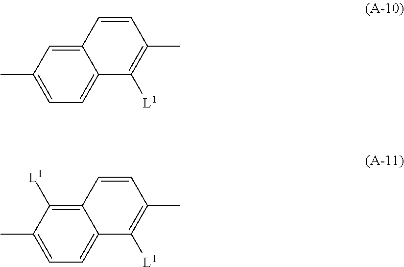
CC1=CC=C2C(=C1[L1])C=CC(C)=C2[L1].CC1=CC=C2C(=C1)C=CC(C)=C2[L1]
